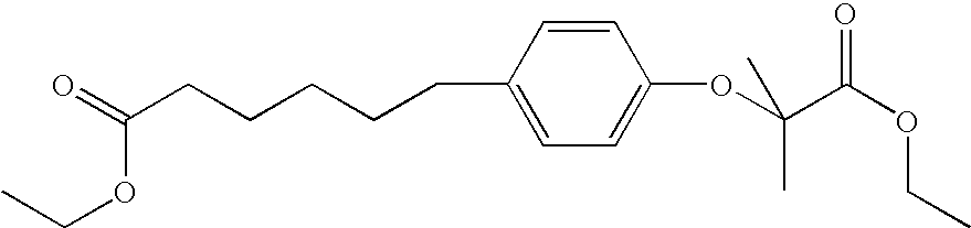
C1=CC(CCCCCC(=O)OCC)=CC=C1OC(C)(C(=O)OCC)C
